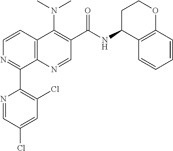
C12=C(N=CC(C(=O)NC3C4=C(OCC3)C=CC=C4)=C1N(C)C)C(C1=C(Cl)C=C(Cl)C=N1)=NC=C2
